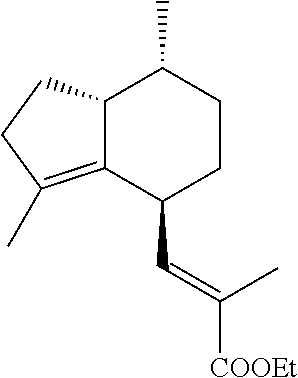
C12C(=C(C)CC1)C(C=C([COOEt])C)CCC2C
